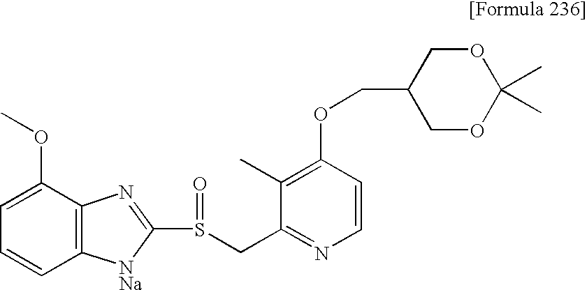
C1(C)=C(OCC2COC(C)(C)OC2)C=CN=C1CS(C1=NC2=C(C=CC=C2OC)[NNa]1)=O
